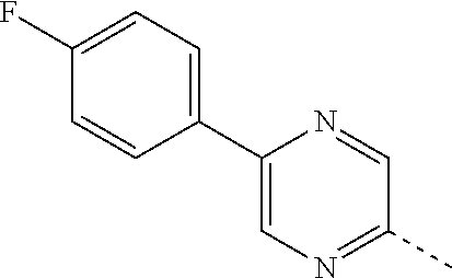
C1(F)=CC=C(C2=CN=C(C)C=N2)C=C1
